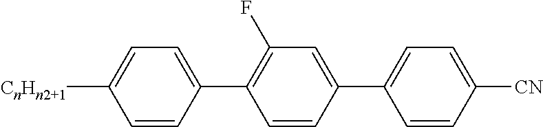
C1=CC(C2=C(F)C=C(C3=CC=C([CN])C=C3)C=C2)=CC=C1[CnHn2+1]
